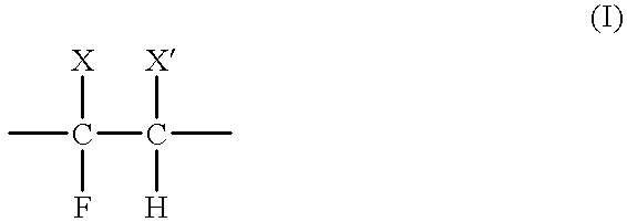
C(C(C)([H])[X])(C)(F)[X]
